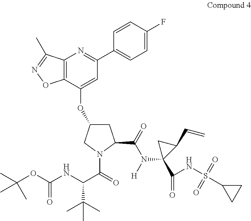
C12=C(C(OC3CC(C(=O)N([H])C4(C(=O)NS(C5CC5)(=O)=O)C(C=C)C4)N(C(=O)C(NC(=O)OC(C)(C)C)C(C)(C)C)C3)=CC(C3=CC=C(F)C=C3)=N1)ON=C2C
